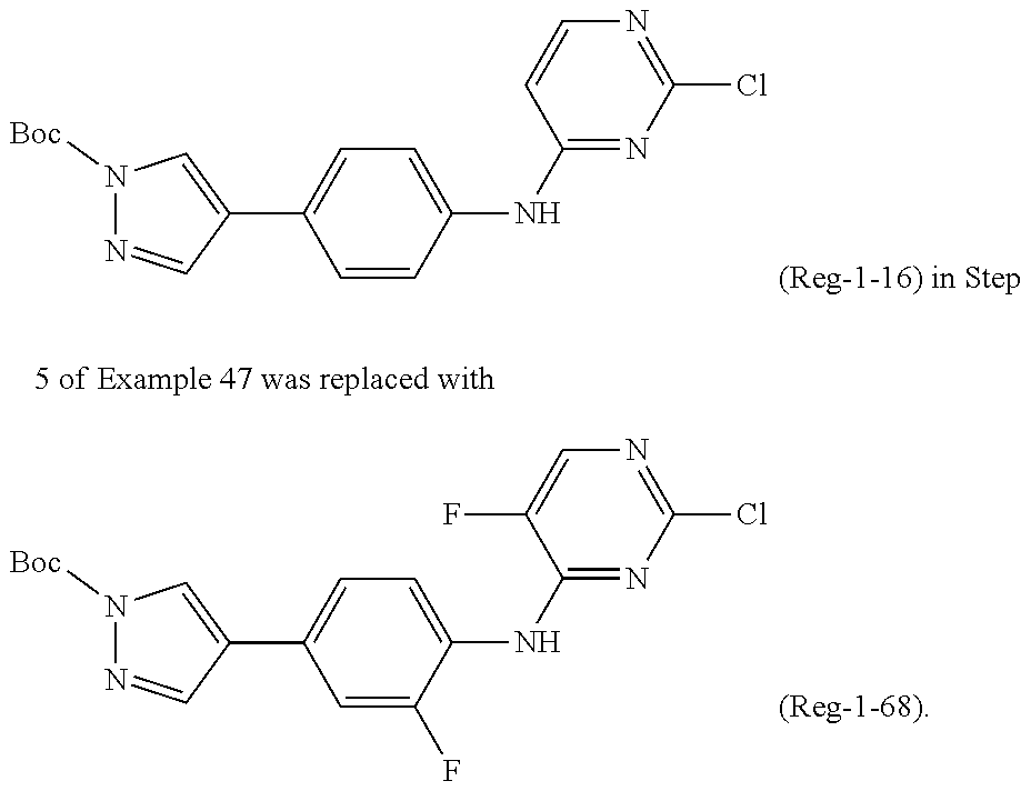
ClC1=NC=CC(NC2=CC=C(C3=CN([Boc])N=C3)C=C2)=N1.ClC1=NC=C(F)C(NC2=CC=C(C3=CN([Boc])N=C3)C=C2F)=N1
